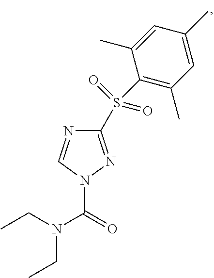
CCN(CC)C(=O)N1N=C(S(C2=C(C)C=C(C)C=C2C)(=O)=O)N=C1
